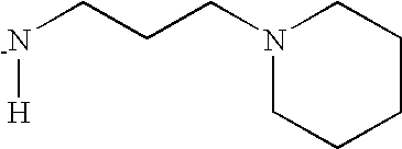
[-N]([H])CCCN1CCCCC1
